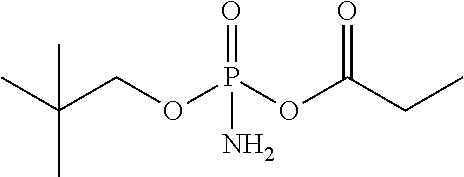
CC(COP(OC(CC)=O)(=O)N)(C)C
